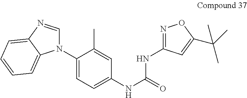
C1(N2C=NC3=CC=CC=C23)=CC=C(NC(=O)NC2=NOC(C(C)(C)C)=C2)C=C1C
